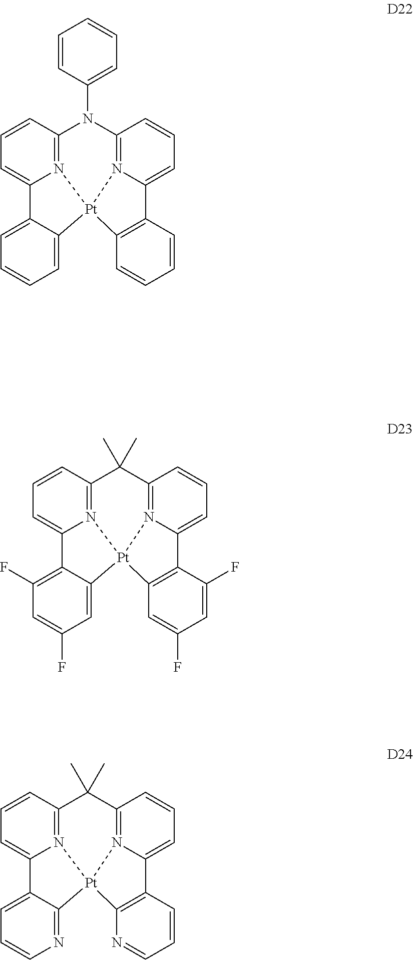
C1=CC(N2C3=N4C(=CC=C3)C3=CC=CC=C3[Pt]43N4=C2C=CC=C4C2=C3C=CC=C2)=CC=C1.C1(C)(C)C2=N3C(=CC=C2)C2=C(F)C=C(F)C=C2[Pt]32N3=C1C=CC=C3C1=C2C=C(F)C=C1F.C1(C)(C)C2=N3C(=CC=C2)C2=CC=CN=C2[Pt]32N3=C1C=CC=C3C1=C2N=CC=C1
